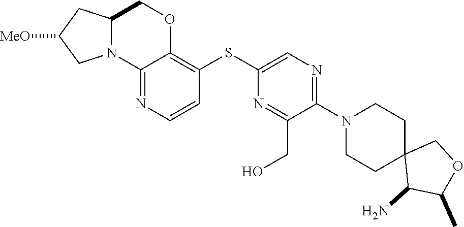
C1(N2CCC3(C(N)C(C)OC3)CC2)=NC=C(SC2=C3OCC4CC([MeO])CN4C3=NC=C2)N=C1CO
